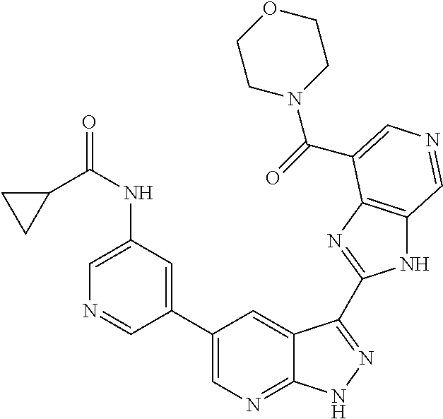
C1(C(NC2=CN=CC(C3=CN=C4C(=C3)C(C3=NC5=C(N3)C=NC=C5C(=O)N3CCOCC3)=NN4)=C2)=O)CC1
